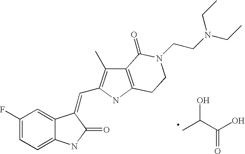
C1=C(F)C=C2C(=C1)NC(=O)C2=CC1=C(C)C2=C(N1)CCN(CCN(CC)CC)C2=O.CC(C(O)=O)O
